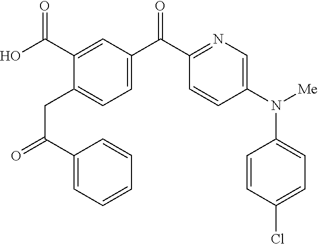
C1=CC(N([Me])C2=CC=C(Cl)C=C2)=CN=C1C(=O)C1=CC=C(CC(=O)C2=CC=CC=C2)C(C(O)=O)=C1
